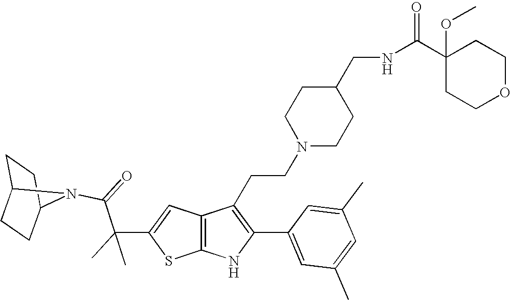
C1C2CCC(C1)N2C(=O)C(C1=CC2=C(S1)NC(C1=CC(C)=CC(C)=C1)=C2CCN1CCC(CNC(C2(OC)CCOCC2)=O)CC1)(C)C
